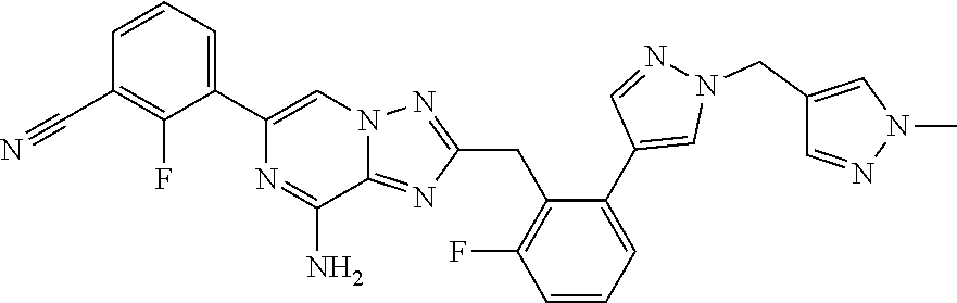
C1=CC=C(C2=CN3C(=NC(CC4=C(F)C=CC=C4C4=CN(CC5=CN(C)N=C5)N=C4)=N3)C(N)=N2)C(F)=C1C#N
